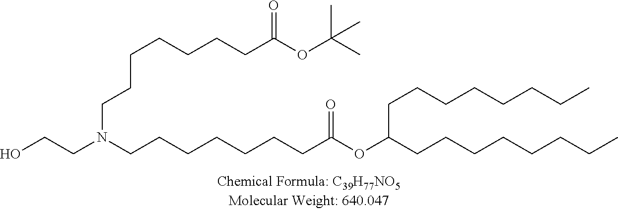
C(CCCCCCCC)(OC(CCCCCCCN(CCO)CCCCCCCC(OC(C)(C)C)=O)=O)CCCCCCCC
